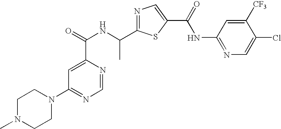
N1=C(C(NC(=O)C2=CC(N3CCN(C)CC3)=NC=N2)C)SC(C(=O)NC2=NC=C(Cl)C([CF3])=C2)=C1
